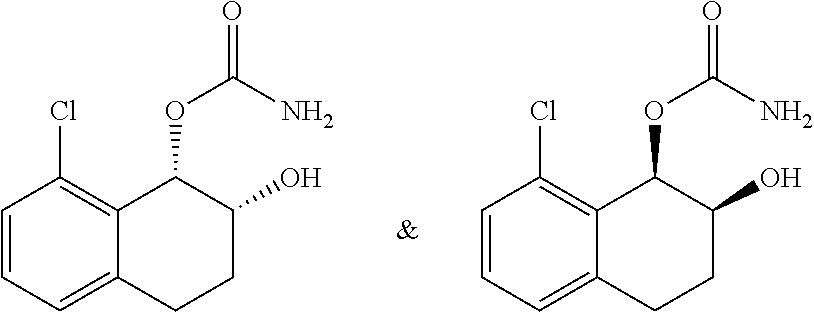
C1=CC=C2C(=C1Cl)C(OC(=O)N)C(O)CC2.C1=CC=C2C(=C1Cl)C(OC(=O)N)C(O)CC2
